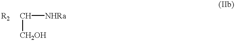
C([CH2OH])[NHRa]
